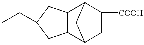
C12C(C3CC([COOH])C1C3)CC(CC)C2
